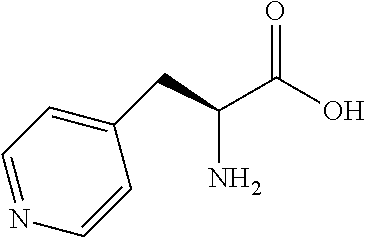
C1(CC(C(O)=O)N)=CC=NC=C1
